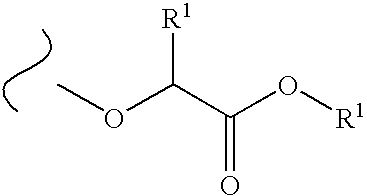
COC(C(O[R1])=O)[R1]
